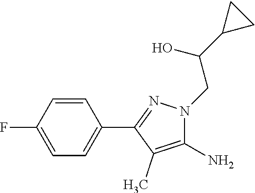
C1=CC(F)=CC=C1C1=NN(CC(C2CC2)O)C(N)=C1C
